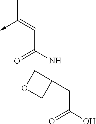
C(C(NC1(CC(O)=O)COC1)=O)=C(C)->C
